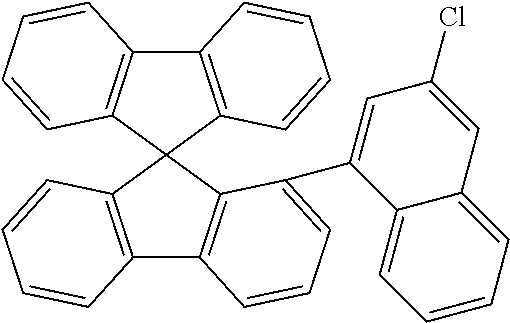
C12=C(C3(C4=C1C=CC=C4C1=CC(Cl)=CC4=CC=CC=C14)C1=C(C4=C3C=CC=C4)C=CC=C1)C=CC=C2
